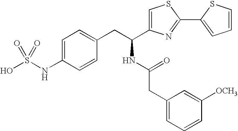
C1=C(NS(O)(=O)=O)C=CC(CC(NC(CC2=CC=CC([OCH3])=C2)=O)C2=CSC(C3=CC=CS3)=N2)=C1
